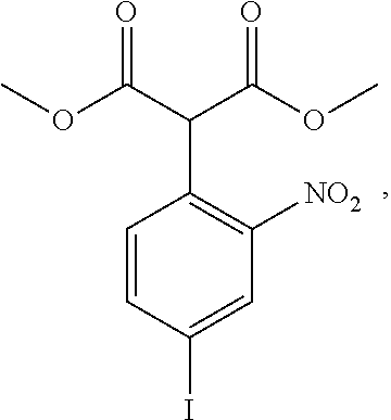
C1=CC(I)=CC([NO2])=C1C(C(OC)=O)C(OC)=O
